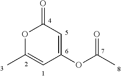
C1(OC(C)=O)=CC(=O)OC(C)=C1
